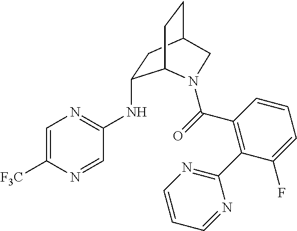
N(C1=NC=C([F3C])N=C1)C1CC2CCC1N(C(=O)C1=C(C3=NC=CC=N3)C(F)=CC=C1)C2
